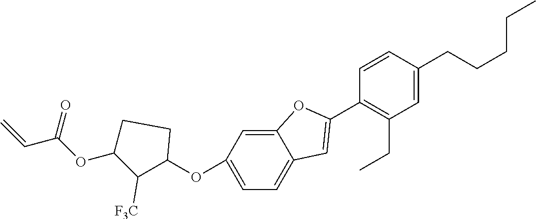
C12=CC(OC3C([F3C])C(OC(C=C)=O)CC3)=CC=C1C=C(C1=C(CC)C=C(CCCCC)C=C1)O2
